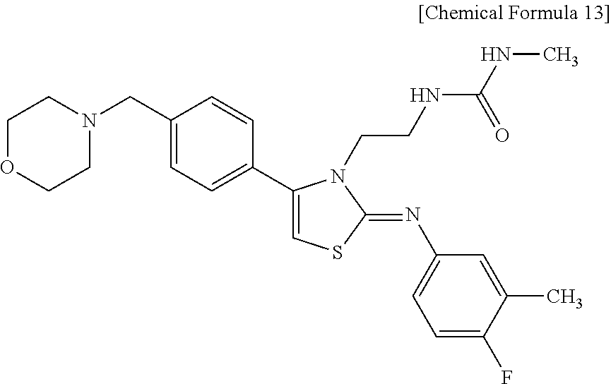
C1OCCN(CC2=CC=C(C3=CSC(=NC4=CC=C(F)C(C)=C4)N3CCNC(NC)=O)C=C2)C1
